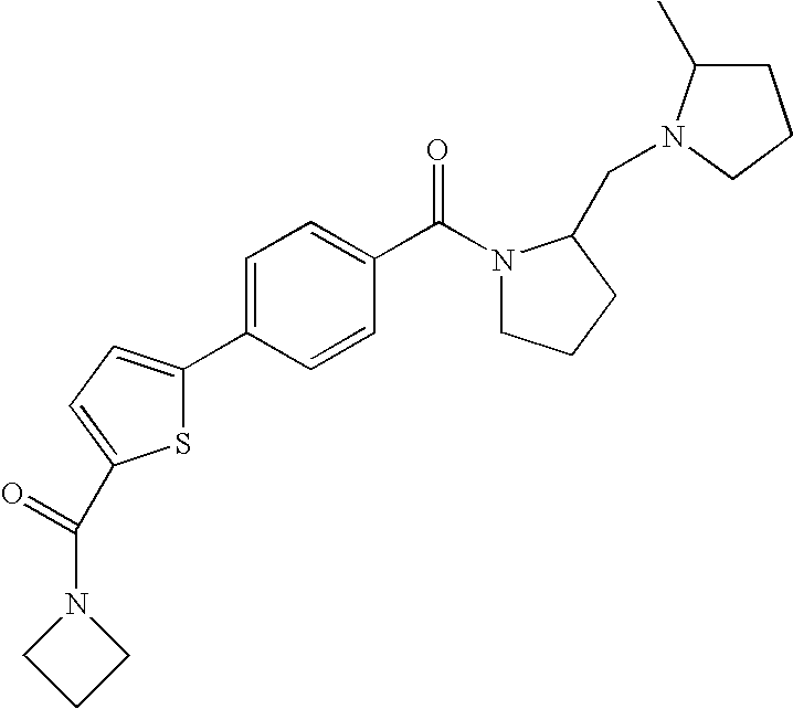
S1C(C2=CC=C(C(N3CCCC3CN3C(C)CCC3)=O)C=C2)=CC=C1C(N1CCC1)=O
